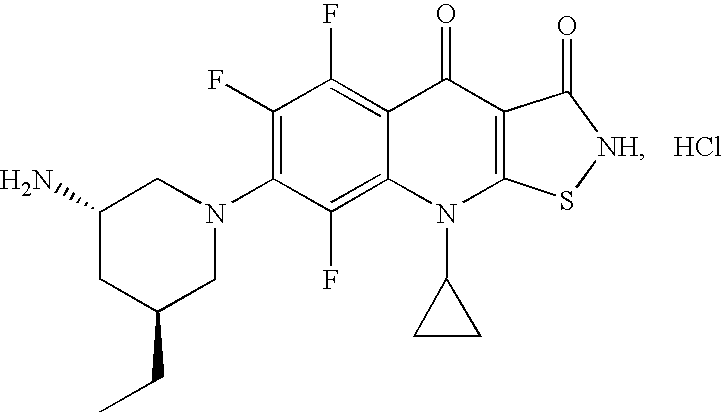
C1(CC)CN(C2=C(F)C(F)=C3C(=C2F)N(C2CC2)C2=C(C3=O)C(=O)[NH]S2)CC(N)C1.Cl
